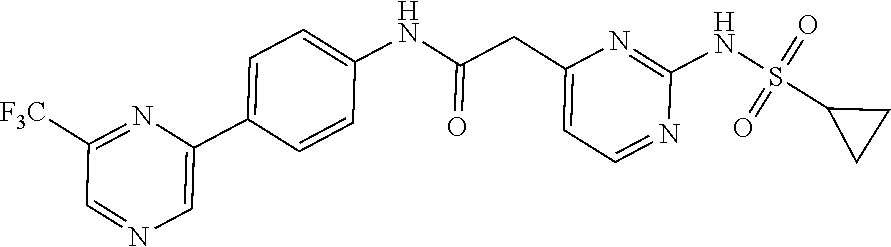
C1([F3C])=NC(C2=CC=C(NC(=O)CC3=CC=NC(NS(C4CC4)(=O)=O)=N3)C=C2)=CN=C1
